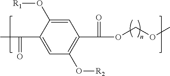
C1=C(O[R1])C(C(C)=O)=CC(O[R2])=C1C(OCOC)=O
